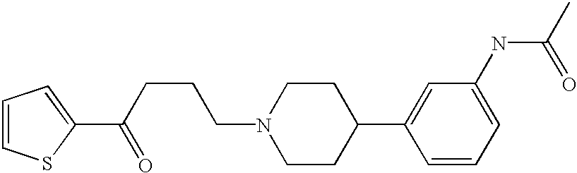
C1=CSC(C(CCCN2CCC(C3=CC(NC(C)=O)=CC=C3)CC2)=O)=C1
